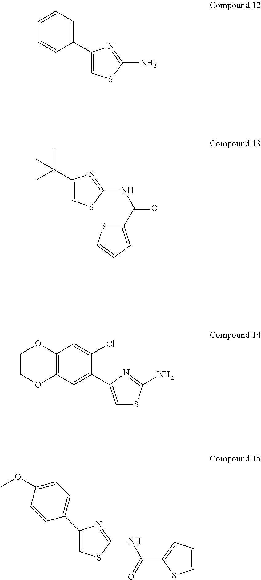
C(C1=CSC(NC(=O)C2=CC=CS2)=N1)(C)(C)C.C1(C2=CSC(N)=N2)=CC=CC=C1.C12=C(C=C(C3=CSC(N)=N3)C(Cl)=C1)OCCO2.C1(C2=CSC(NC(C3=CC=CS3)=O)=N2)=CC=C(OC)C=C1
